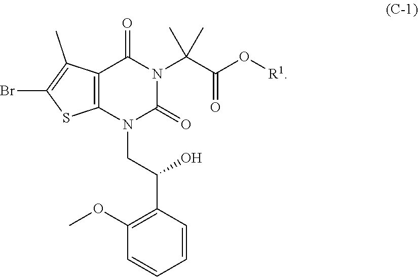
C1=CC=CC(C(CN2C(=O)N(C(C(O[R1])=O)(C)C)C(=O)C3=C2SC(Br)=C3C)O)=C1OC
